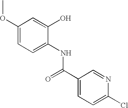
C1(OC)=CC=C(NC(C2=CC=C(Cl)N=C2)=O)C(O)=C1
